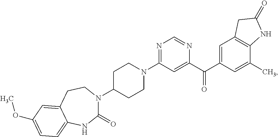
N1=C(N2CCC(N3C(=O)NC4=CC=C(OC)C=C4CC3)CC2)C=C(C(C2=CC3=C(C(C)=C2)NC(=O)C3)=O)N=C1
